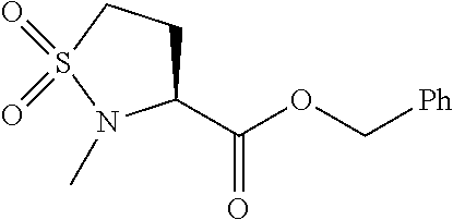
C1(C(OC[Ph])=O)CCS(=O)(=O)N1C
